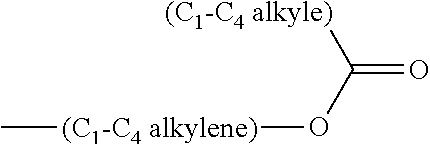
C(=O)(O[(C1-C4 alkylene)]C)[(C1-C4 alkyle)]
